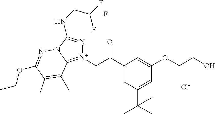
[Cl-].[N+]1(CC(C2=CC(C(C)(C)C)=CC(OCCO)=C2)=O)=C2N(C(NCC(F)(F)F)=N1)N=C(OCC)C(C)=C2C
